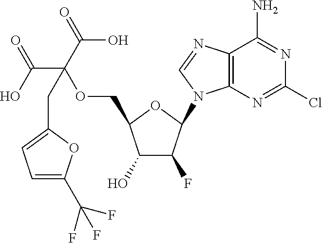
C1(O)C(F)C(N2C3=C(N=C2)C(N)=NC(Cl)=N3)OC1COC(C(=O)O)(CC1=CC=C(C(F)(F)F)O1)C(O)=O
